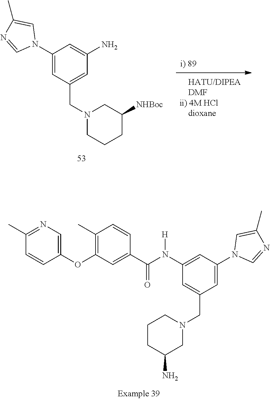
[i) 89].NC1=CC(N2C=NC(C)=C2)=CC(CN2CC([NHBoc])CCC2)=C1.C1(C)=C(OC2=CN=C(C)C=C2)C=C(C(N(C2=CC(N3C=NC(C)=C3)=CC(CN3CCCC(N)C3)=C2)[H])=O)C=C1
